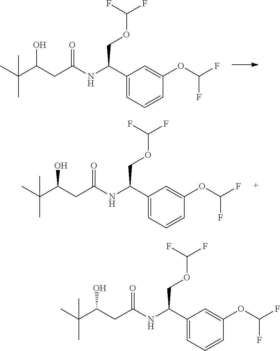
C1=C(C(NC(CC(C(C)(C)C)O)=O)COC(F)F)C=C(OC(F)F)C=C1.C1=C(C(NC(CC(C(C)(C)C)O)=O)COC(F)F)C=C(OC(F)F)C=C1.C1=C(C(NC(CC(C(C)(C)C)O)=O)COC(F)F)C=C(OC(F)F)C=C1
